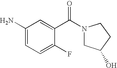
C1(N)=CC=C(F)C(C(=O)N2CC(O)CC2)=C1
